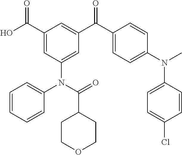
C1(C(O)=O)=CC(N(C2=CC=CC=C2)C(C2CCOCC2)=O)=CC(C(C2=CC=C(N(C)C3=CC=C(Cl)C=C3)C=C2)=O)=C1
